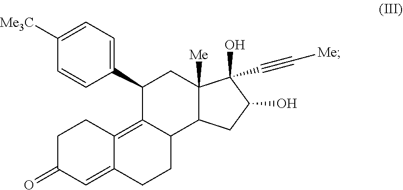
C1C(=O)C=C2C(=C3C(CC2)C2C([Me])(CC3C3=CC=C([Me3C])C=C3)C(O)(C#C[Me])C(O)C2)C1
